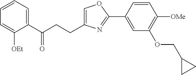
C1=C(CCC(C2=CC=CC=C2[OEt])=O)N=C(C2=CC(OCC3CC3)=C([OMe])C=C2)O1
